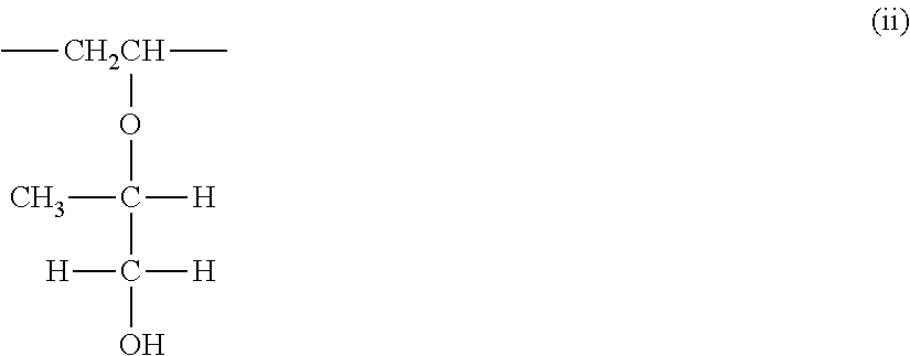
C[CH2CH](C)OC(C(O)([H])[H])([H])C
